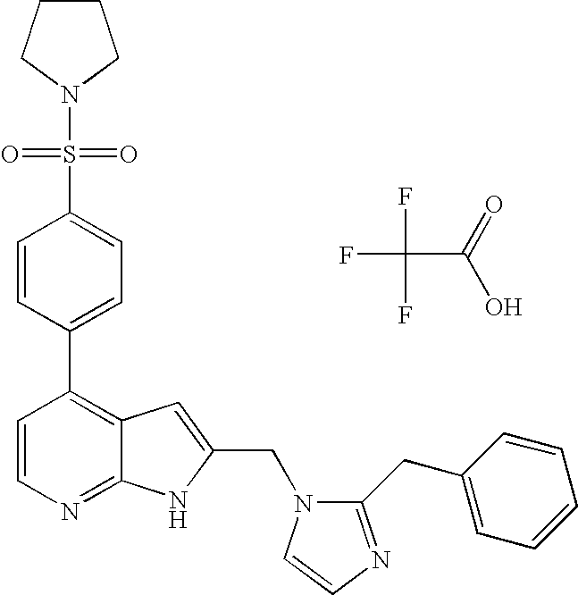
FC(F)(C(=O)O)F.C1(C2=C3C(=NC=C2)NC(CN2C(CC4=CC=CC=C4)=NC=C2)=C3)=CC=C(S(N2CCCC2)(=O)=O)C=C1
